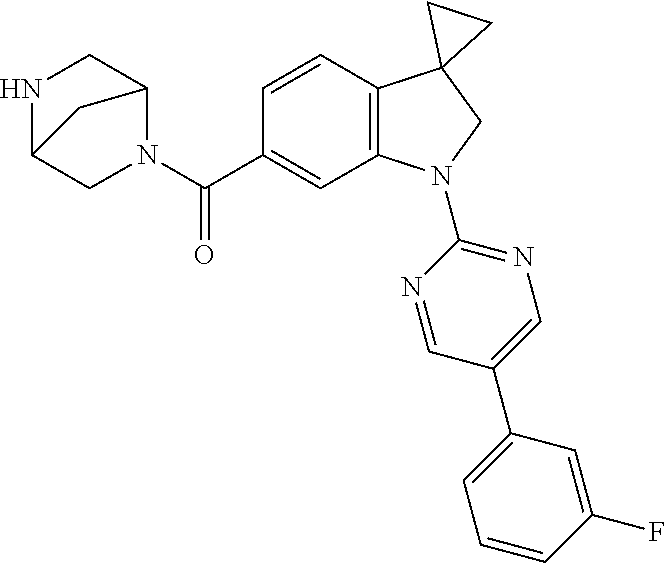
N1(C(C2=CC3=C(C=C2)C2(CN3C3=NC=C(C4=CC=CC(F)=C4)C=N3)CC2)=O)C2CNC(C1)C2
